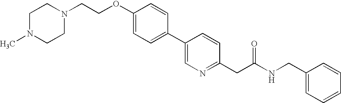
C1(OCCN2CCN(C)CC2)=CC=C(C2=CN=C(CC(NCC3=CC=CC=C3)=O)C=C2)C=C1
